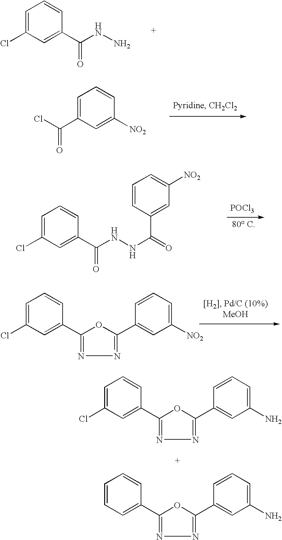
C1=C(Cl)C=C(C(NN)=O)C=C1.C1=CC=C(C(Cl)=O)C=C1[NO2].C1=C(Cl)C=C(C(NNC(C2=CC([NO2])=CC=C2)=O)=O)C=C1.[POCl3].N1=C(C2=CC([NO2])=CC=C2)OC(C2=CC(Cl)=CC=C2)=N1.N1=C(C2=CC(N)=CC=C2)OC(C2=CC(Cl)=CC=C2)=N1.N1=C(C2=CC(N)=CC=C2)OC(C2=CC=CC=C2)=N1
